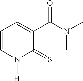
C1=CN([H])C(=S)C(C(N(C)C)=O)=C1
